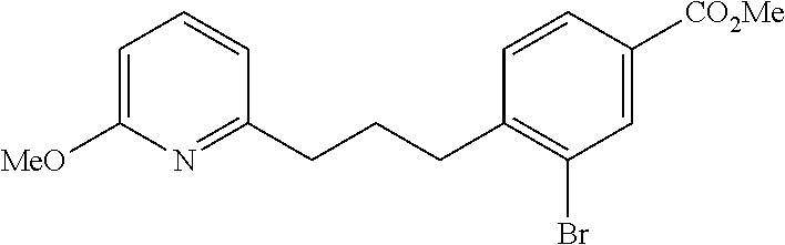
C1=C([MeO])N=C(CCCC2=C(Br)C=C([CO2Me])C=C2)C=C1
